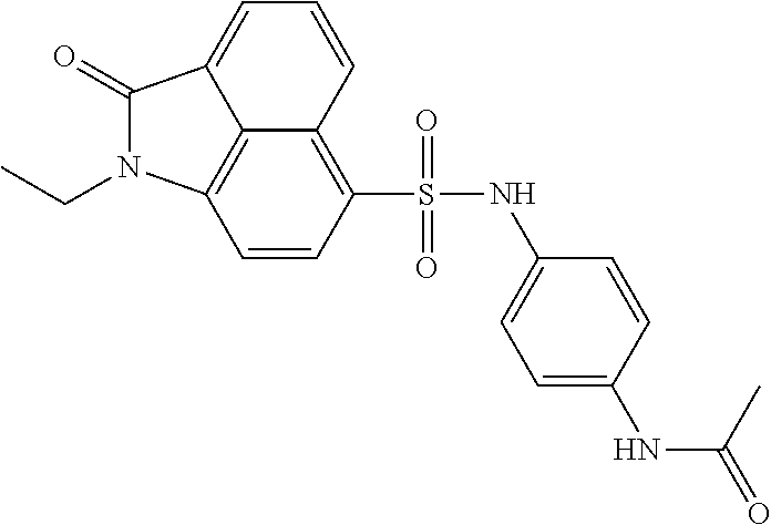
C12=C(S(=O)(=O)NC3=CC=C(NC(C)=O)C=C3)C=CC3=C1C(=CC=C2)C(=O)N3CC
